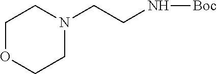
C1OCCN(CCN[Boc])C1
